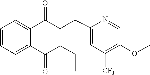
C1=CC=C2C(=O)C(CC3=CC([CF3])=C(OC)C=N3)=C(CC)C(=O)C2=C1
